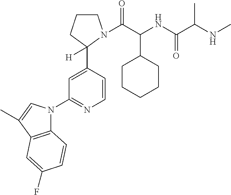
C1=CC(C2([H])CCCN2C(C(NC(C(NC)C)=O)C2CCCCC2)=O)=CC(N2C3=C(C(C)=C2)C=C(F)C=C3)=N1
